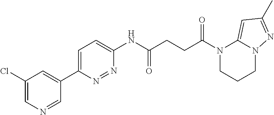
N1(C(CCC(NC2=CC=C(C3=CC(Cl)=CN=C3)N=N2)=O)=O)CCCN2C1=CC(C)=N2
